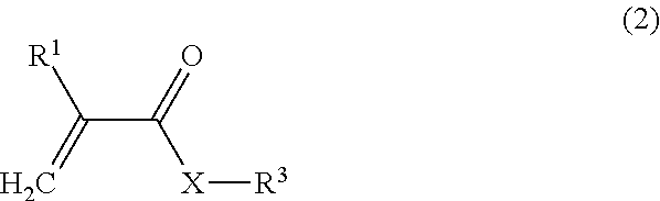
C(C(=O)[X][R3])([R1])=C
